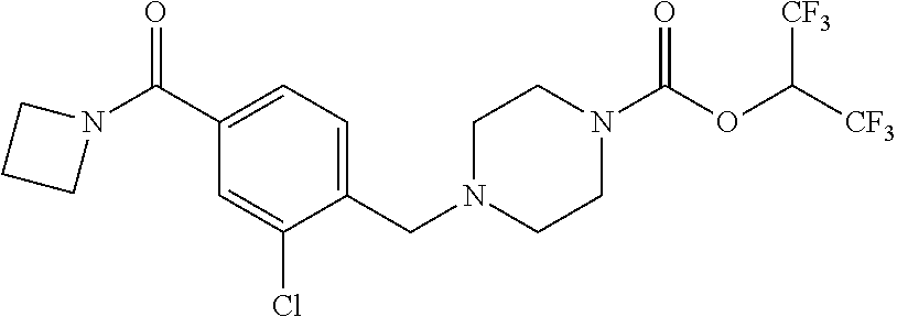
C1(CN2CCN(C(=O)OC([CF3])[CF3])CC2)=CC=C(C(=O)N2CCC2)C=C1Cl
